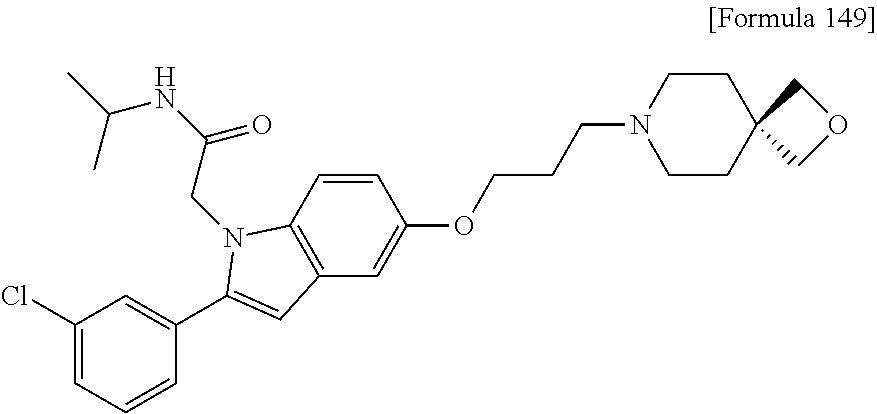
C1(Cl)=CC=CC(C2=CC3=C(C=CC(OCCCN4CCC5(CC4)COC5)=C3)N2CC(=O)NC(C)C)=C1
